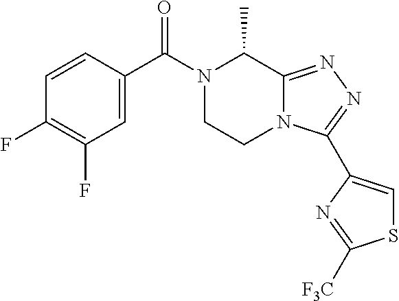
C1=C(C(N2CCN3C(=NN=C3C3=CSC([F3C])=N3)C2C)=O)C=CC(F)=C1F
